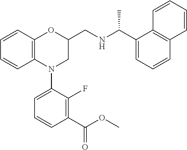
C1=CC2=C(C=C1)N(C1=CC=CC(C(OC)=O)=C1F)CC(CNC(C1=CC=CC3=C1C=CC=C3)C)O2
